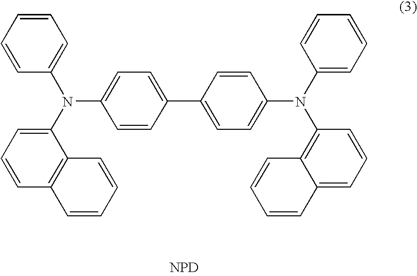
C1=CC=CC=C1N(C1=CC=CC2=C1C=CC=C2)C1=CC=C(C2=CC=C(N(C3=CC=CC=C3)C3=C4C(=CC=C3)C=CC=C4)C=C2)C=C1.[NPD]
